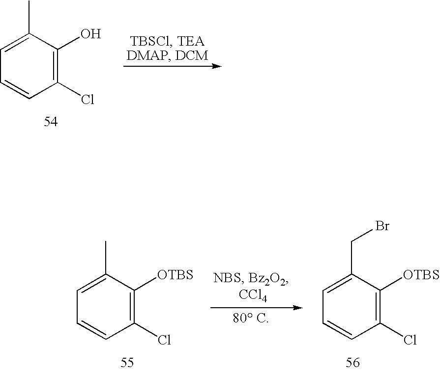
C1=C(C)C(O)=C(Cl)C=C1.C1=C(CBr)C([OTBS])=C(Cl)C=C1.C1=C(C)C([OTBS])=C(Cl)C=C1
